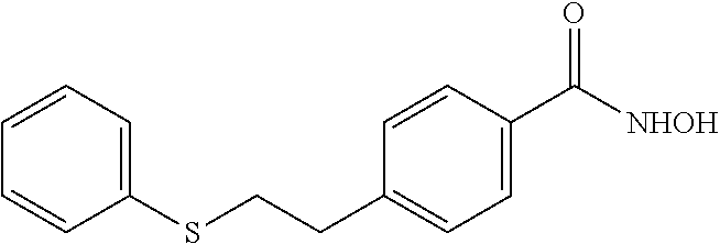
C1=CC=C(SCCC2=CC=C(C(=O)[NHOH])C=C2)C=C1
